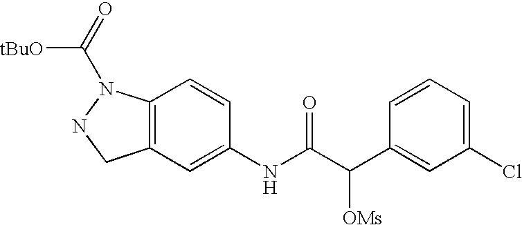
C12=C(C=C(NC(C([OMs])C3=CC(Cl)=CC=C3)=O)C=C1)CNN2C([tBuO])=O
